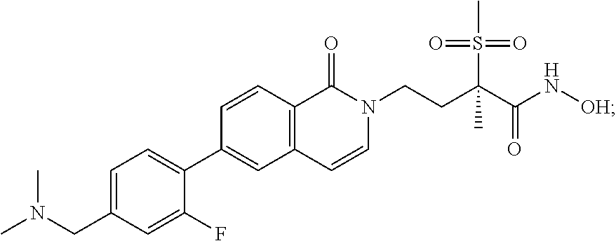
C1(C2=CC3=C(C=C2)C(=O)N(CCC(C(N[OH])=O)(S(C)(=O)=O)C)C=C3)=CC=C(CN(C)C)C=C1F
